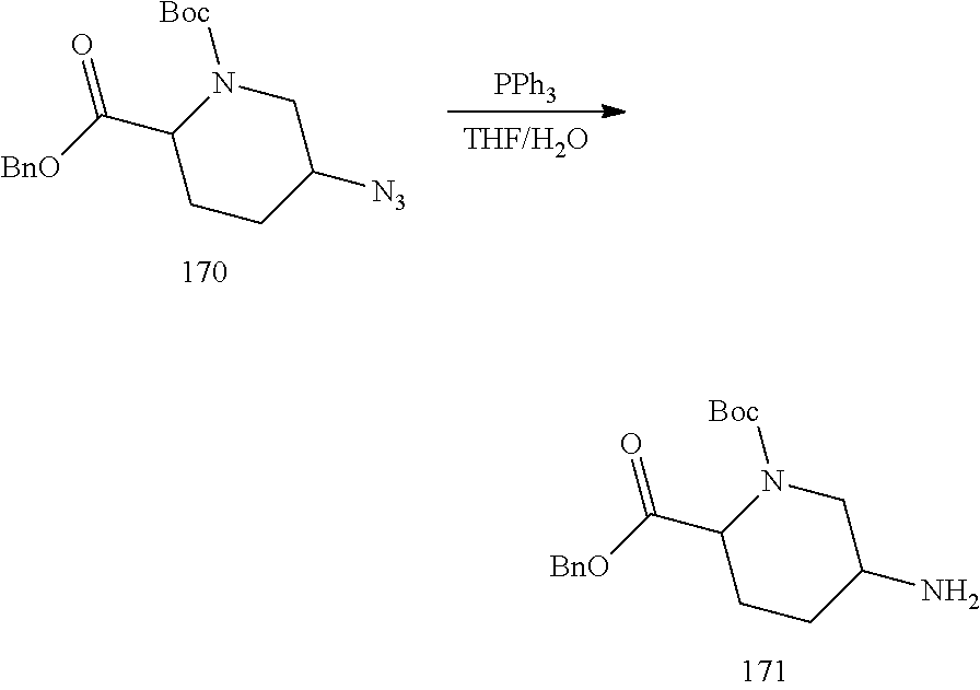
C1CC(N)CN([Boc])C1C(=O)[BnO].C1CC([N3])CN([Boc])C1C(=O)[BnO].[PPh3]
